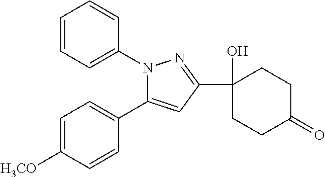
C1=CC=C(N2C(C3=CC=C([H3CO])C=C3)=CC(C3(O)CCC(=O)CC3)=N2)C=C1
